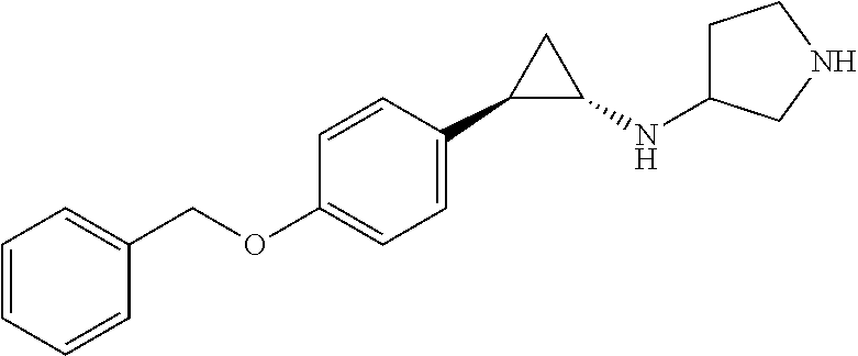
C1=C(OCC2=CC=CC=C2)C=CC(C2C(NC3CCNC3)C2)=C1
